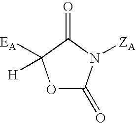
O1C(=O)N([ZA])C(=O)C1([EA])[H]
